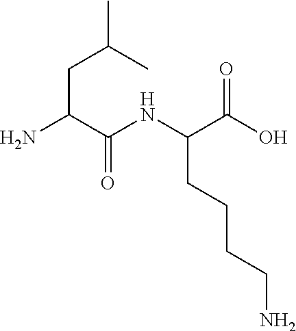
NC(C(NC(C(O)=O)CCCCN)=O)CC(C)C
